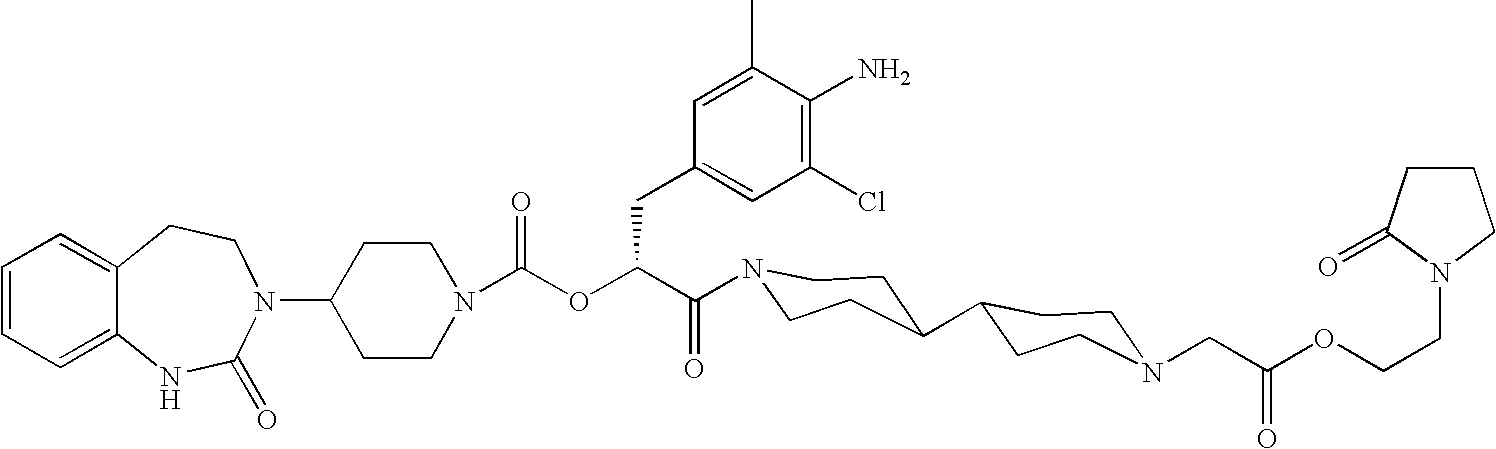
C12=CC=CC=C1NC(=O)N(C1CCN(C(OC(C(=O)N3CCC(C4CCN(CC(OCCN5CCCC5=O)=O)CC4)CC3)CC3=CC(Cl)=C(N)C(C)=C3)=O)CC1)CC2
